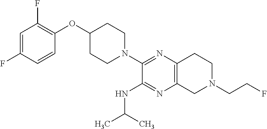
C1=C(F)C=CC(OC2CCN(C3=NC4=C(N=C3NC(C)C)CN(CCF)CC4)CC2)=C1F
